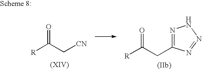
N1=C(CC([R])=O)N=NN1.[R]C(C[CN])=O
